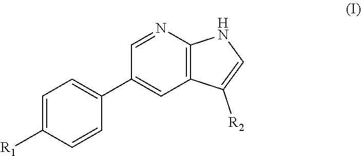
C1(C2=CC=C([R1])C=C2)=CC2=C(N=C1)NC=C2[R2]
